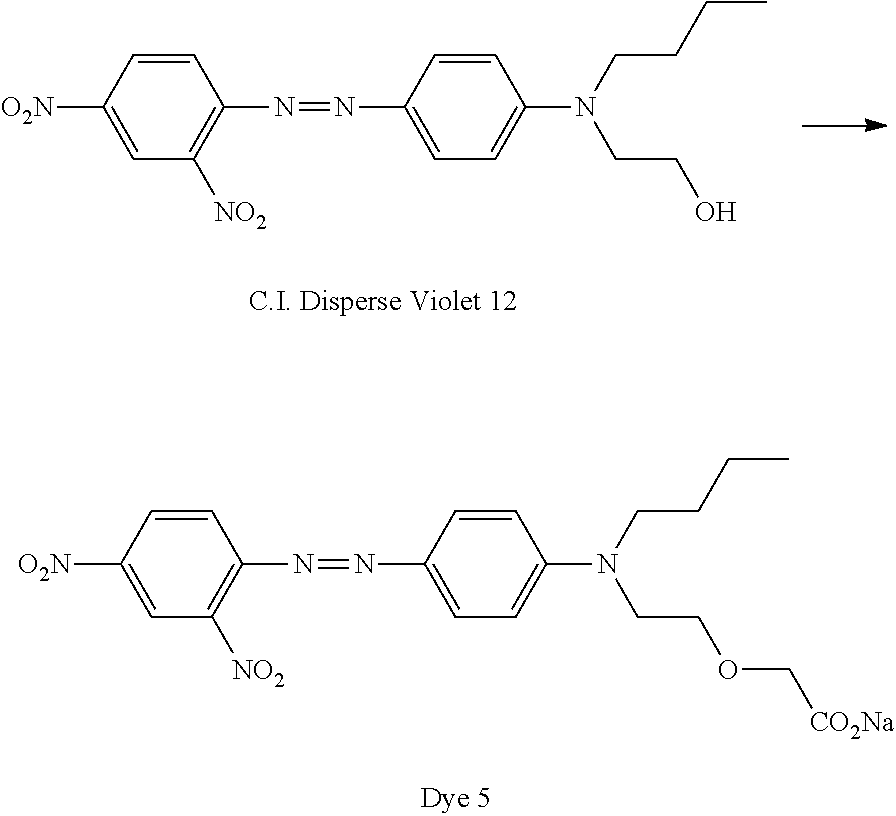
C1=C([O2N])C=CC(N=NC2=CC=C(N(CCCC)CCO)C=C2)=C1[NO2].C1=C([O2N])C=CC(N=NC2=CC=C(N(CCCC)CCOC[CO2Na])C=C2)=C1[NO2]
